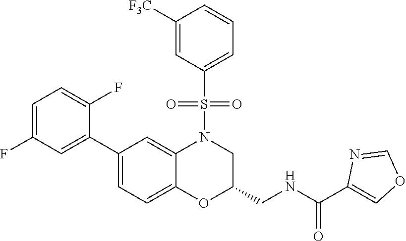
C1=C(F)C=C(C2=CC=C3C(=C2)N(S(C2=CC=CC([F3C])=C2)(=O)=O)CC(CNC(=O)C2=COC=N2)O3)C(F)=C1
